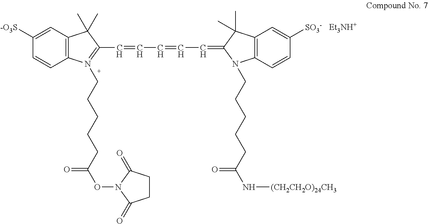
C12=C(C=C([-O3S])C=C1)C(C)(C)C(C=CC=CC=C1C(C)(C)C3=C(C=CC([SO3-])=C3)N1CCCCCC(N[(CH2CH2O)24CH3])=O)=N2CCCCCC(ON1C(=O)CCC1=O)=O.[Et3NH+]
